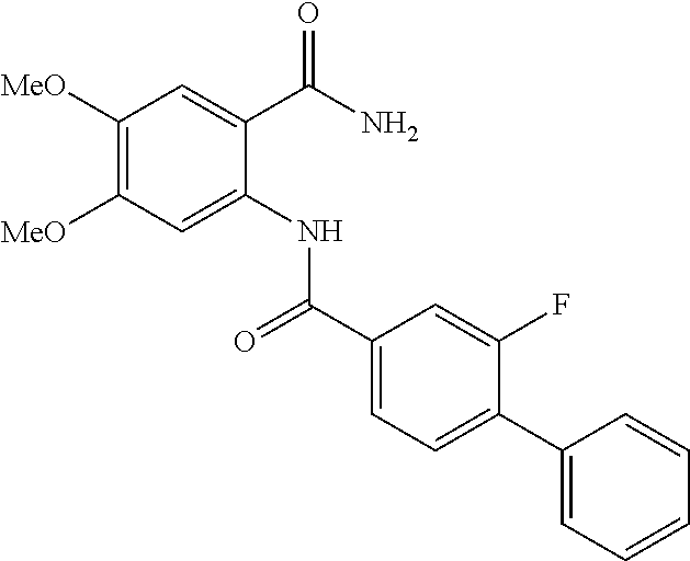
C1([MeO])=C([MeO])C=C(NC(C2=CC=C(C3=CC=CC=C3)C(F)=C2)=O)C(C(N)=O)=C1
